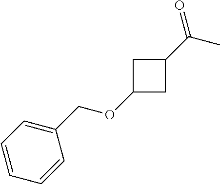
C1=CC(COC2CC(C(C)=O)C2)=CC=C1
